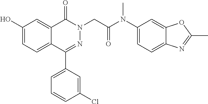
C1(O)=CC=C2C(=C1)C(=O)N(CC(=O)N(C1=CC=C3C(=C1)OC(C)=N3)C)N=C2C1=CC=CC(Cl)=C1
